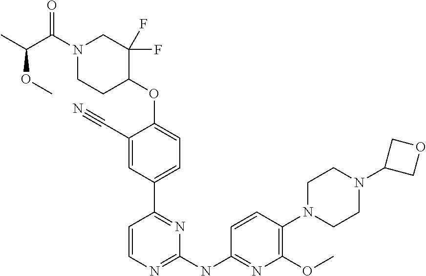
C1(C#N)=CC(C2=NC(NC3=NC(OC)=C(N4CCN(C5COC5)CC4)C=C3)=NC=C2)=CC=C1OC1CCN(C(C(C)OC)=O)CC1(F)F
